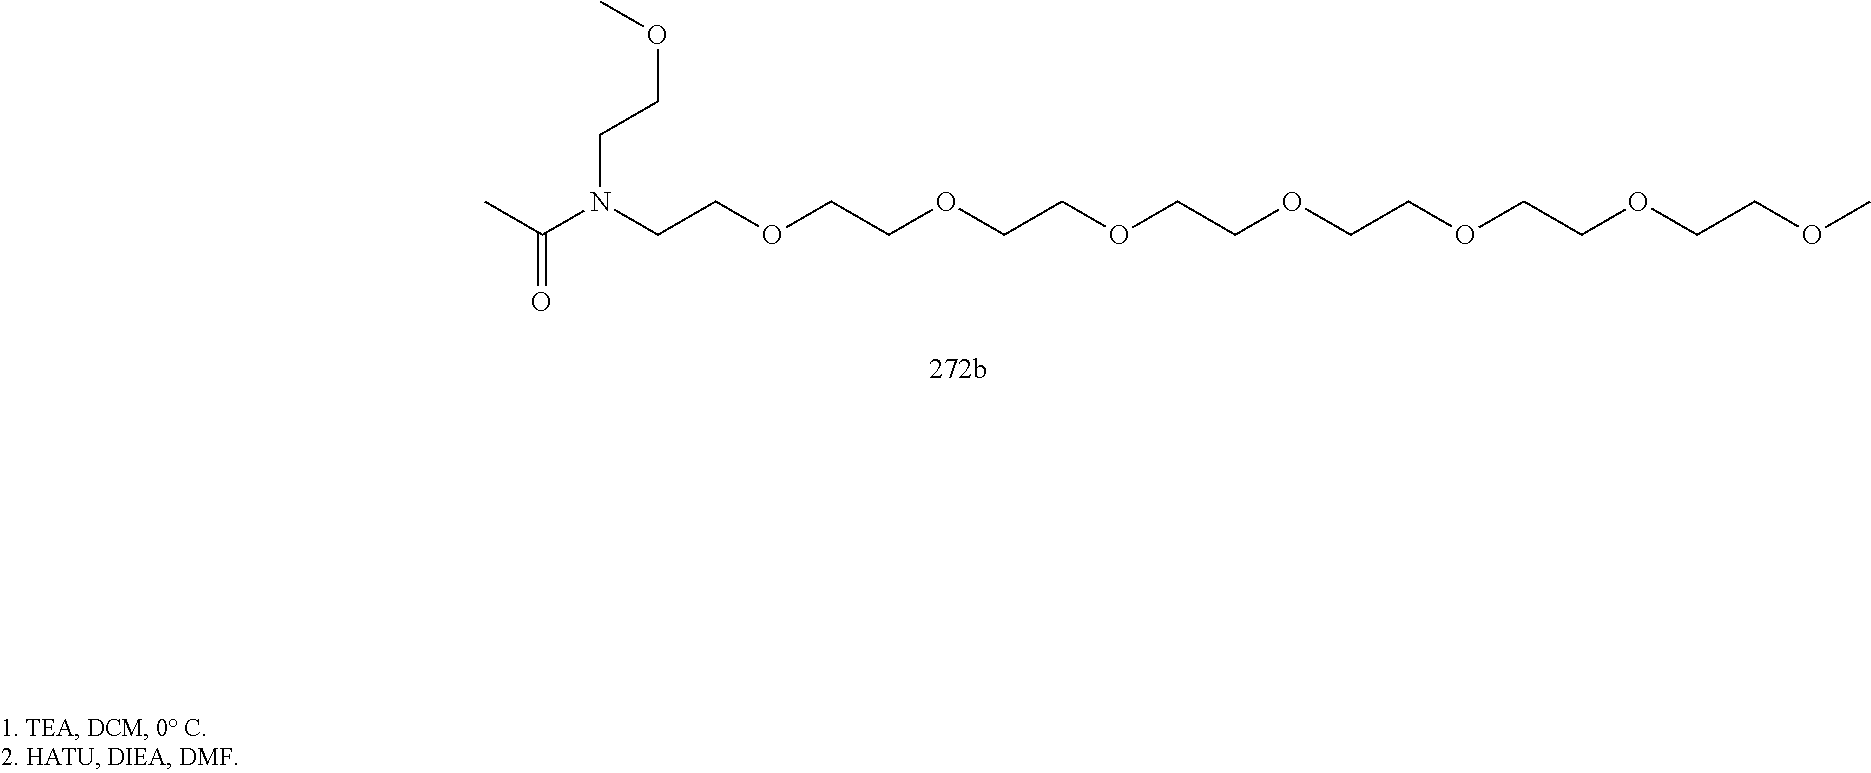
O=C(N(CCOC)CCOCCOCCOCCOCCOCCOCCOC)C
